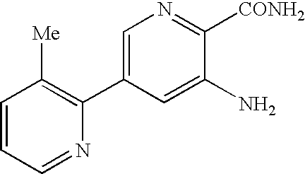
C1=CC=NC(C2=CN=C([CONH2])C(N)=C2)=C1[Me]
